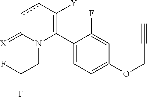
C1(C2=C([Y])ccC(=[X])N2CC(F)F)=CC=C(OCC#C)C=C1F
